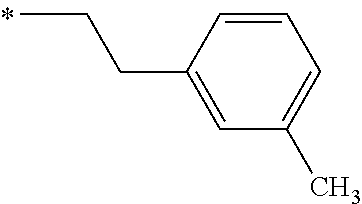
C(C)CC1=CC(C)=CC=C1
